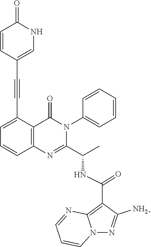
C1=C(C#CC2=CNC(=O)C=C2)C2=C(C=C1)N=C(C(C)NC(C1=C3N(N=C1N)C=CC=N3)=O)N(C1=CC=CC=C1)C2=O
